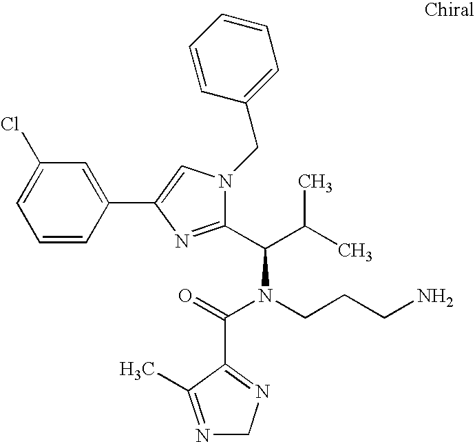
C1(Cl)=CC=CC(C2=CN(CC3=CC=CC=C3)C(C(C(C)C)N(CCCN)C(=O)C3=NCN=C3C)=N2)=C1
